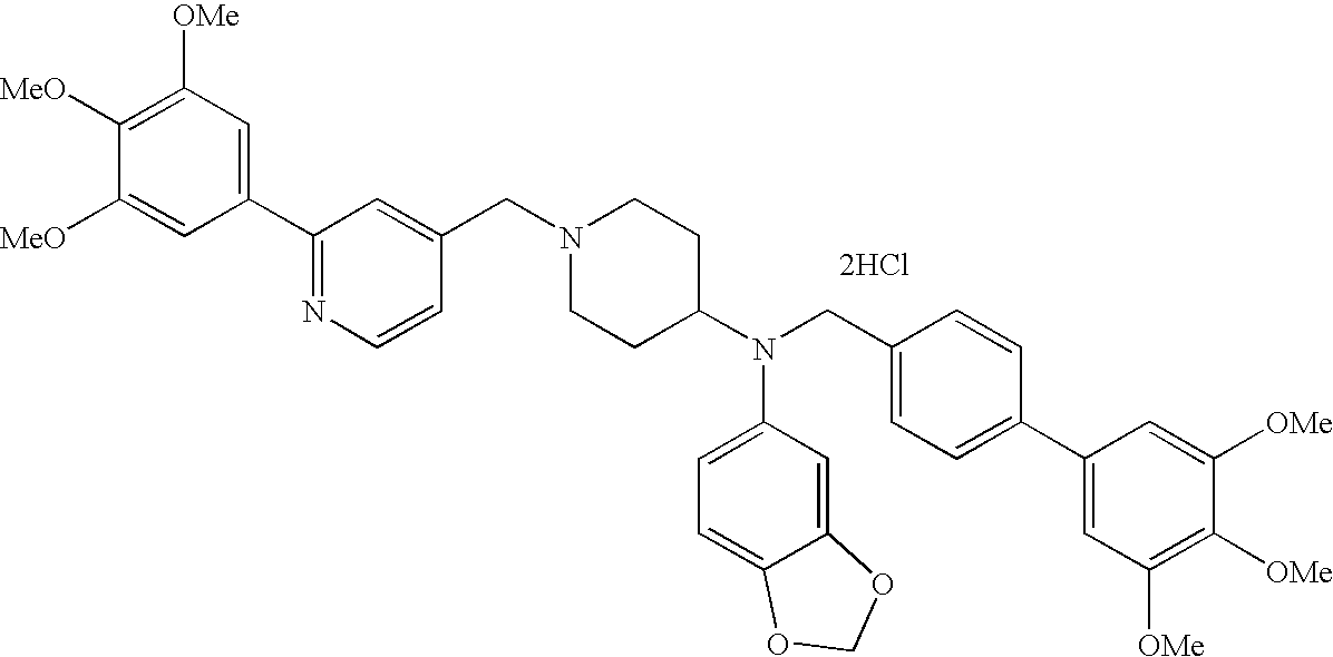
C1(C2=NC=CC(CN3CCC(N(CC4=CC=C(C5=CC([OMe])=C([OMe])C([OMe])=C5)C=C4)C4=CC=C5C(=C4)OCO5)CC3)=C2)=CC([OMe])=C([MeO])C([MeO])=C1.[2HCl]
